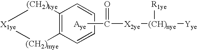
[Aye]C(=O)[X2ye][(CH)nye]([R1ye])[Yye].C12=C(C=CC=C1)[(CH2)mye][X1ye][(CH2)kye]2
